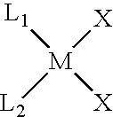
[L2][M]([X])([L1])[X]
